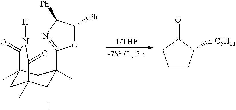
C12(C)CC(C)(CC(C)(C3=NC([Ph])C([Ph])O3)C1)C(=O)N([H])C2=O.C1CC([n-C5H11])C(=O)C1
